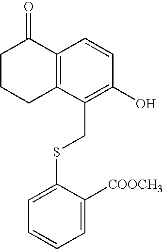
C12=C(C(CSC3=CC=CC=C3[COOCH3])=C(O)C=C1)CCCC2=O
